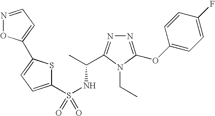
N1=C(OC2=CC=C(F)C=C2)N(CC)C(C(C)NS(=O)(C2=CC=C(C3=CC=NO3)S2)=O)=N1
